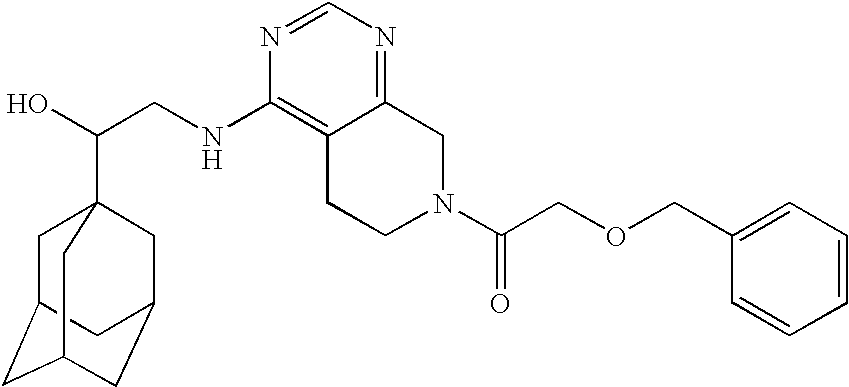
C(CNC1=C2C(=NC=N1)CN(C(COCC1=CC=CC=C1)=O)CC2)(O)C12CC3CC(CC(C1)C3)C2
